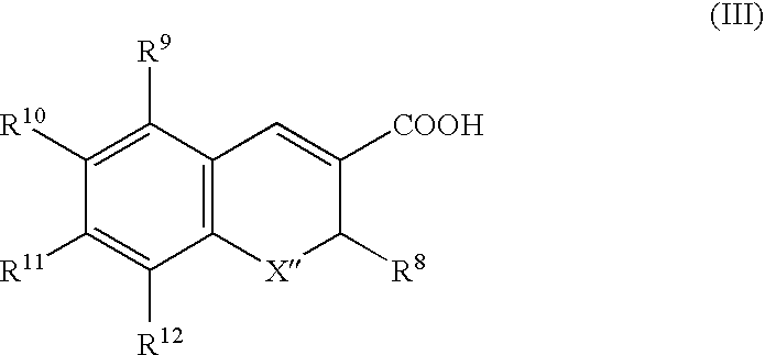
C1([R10])=C([R9])C2=C(C([R12])=C1[R11])[X]C([R8])C([COOH])=C2
